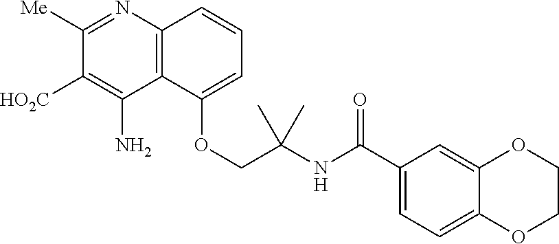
C12=C(N=C([Me])C([HO2C])=C1N)C=CC=C2OCC(NC(C1=CC=C2C(=C1)OCCO2)=O)(C)C
